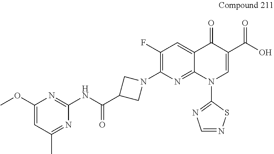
C1(NC(=O)C2CN(C3=C(F)C=C4C(=N3)N(C3=NC=NS3)C=C(C(O)=O)C4=O)C2)=NC(OC)=CC(C)=N1
